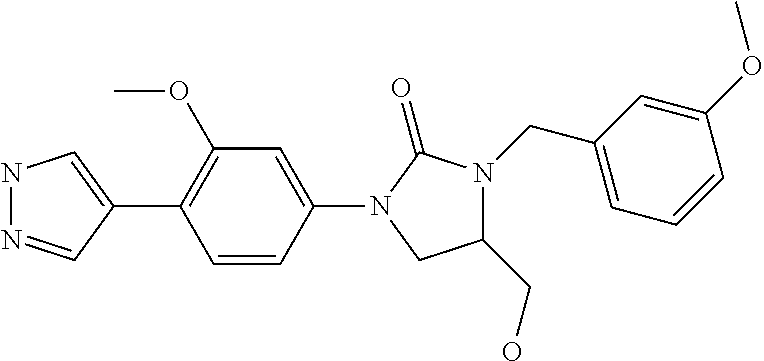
C1=CC(N2C(=O)N(CC3=CC=CC(OC)=C3)C(CO)C2)=CC(OC)=C1C1=CNN=C1
